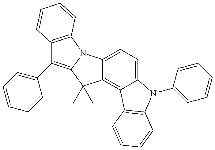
C12=CC=C3C(=C1C(C)(C)C1=C(C4=CC=CC=C4)C4=C(N21)C=CC=C4)C1=C(N3C2=CC=CC=C2)C=CC=C1
